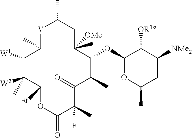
[V]1C(C)C([W1])C([W2])(C)C([Et])OC(=O)C(C)(F)C(=O)C(C)C(OC2OC(C)CC([NMe2])C2[OR1a])C(C)([OMe])CC1C
